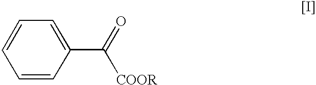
C1=CC(C([COOR])=O)=CC=C1
